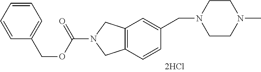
C1=CC=CC=C1COC(=O)N1CC2=C(C1)C=CC(CN1CCN(C)CC1)=C2
